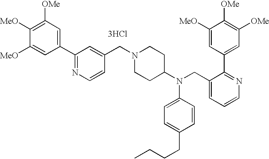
[3HCl].C1(C2=NC=CC(CN3CCC(N(C4=CC=C(CCCC)C=C4)CC4=CC=CN=C4C4=CC([OMe])=C([OMe])C([MeO])=C4)CC3)=C2)=CC([OMe])=C([MeO])C([MeO])=C1
